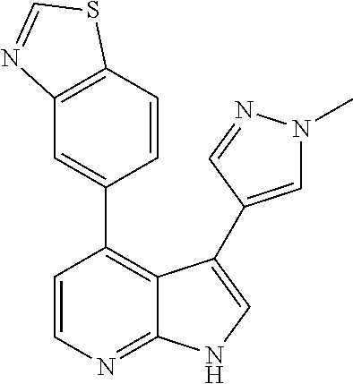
C1=CN=C2C(=C1C1=CC3=C(C=C1)SC=N3)C(C1=CN(C)N=C1)=CN2
